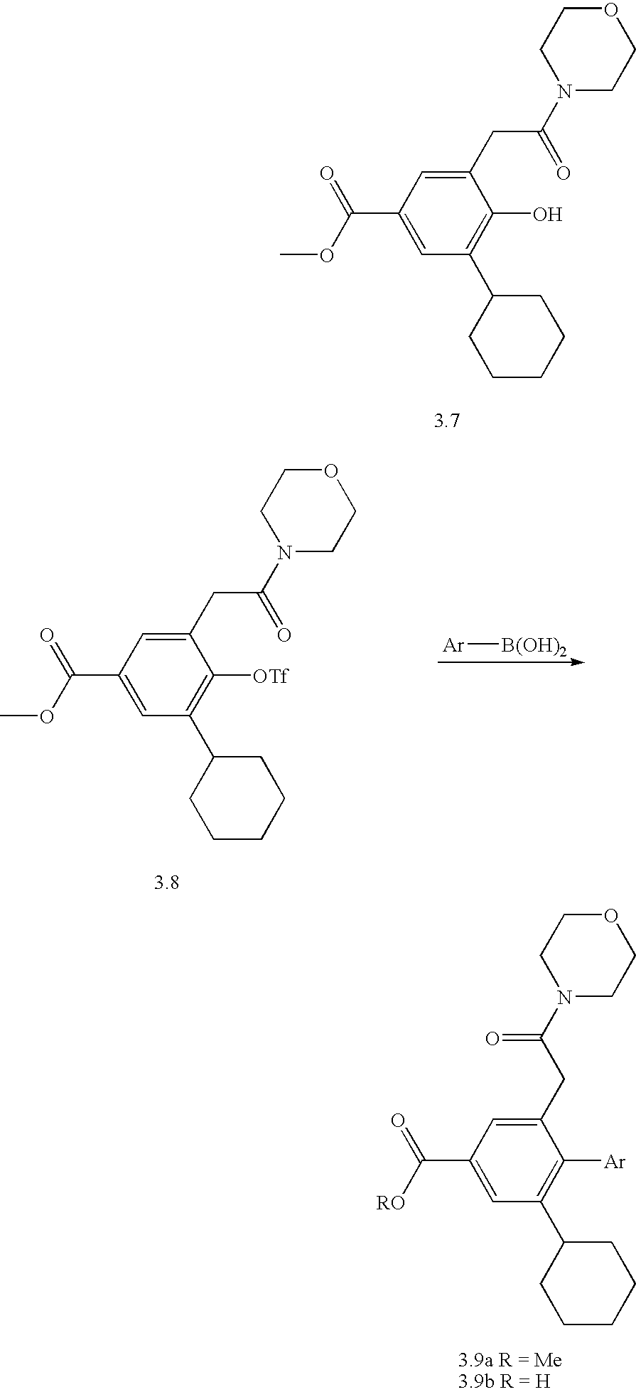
C1(CC(=O)N2CCOCC2)=CC(C(=O)OC)=CC(C2CCCCC2)=C1O.C1(CC(N2CCOCC2)=O)=CC(C(=O)[RO])=CC(C2CCCCC2)=C1[Ar].C1(CC(=O)N2CCOCC2)=CC(C(=O)OC)=CC(C2CCCCC2)=C1[OTf].[Ar][B(OH)2]
